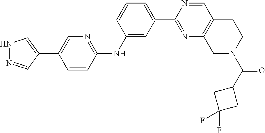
C1C(F)(F)CC1C(N1CC2=C(C=NC(C3=CC=CC(NC4=NC=C(C5=CNN=C5)C=C4)=C3)=N2)CC1)=O
